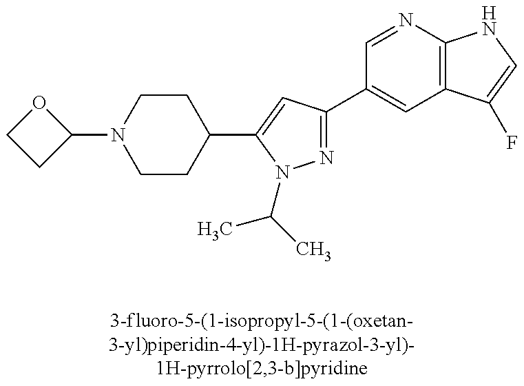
O1CCC1N1CCC(C2=CC(C3=CC4=C(N=C3)NC=C4F)=NN2C(C)C)CC1
